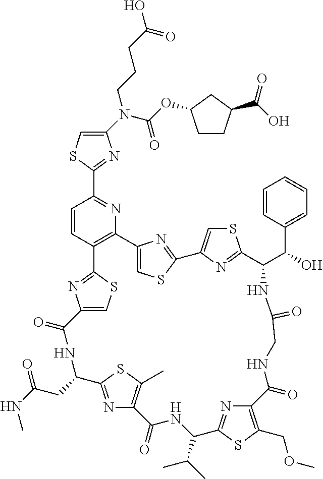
C1(N(C(=O)OC2CCC(C(O)=O)C2)CCCC(O)=O)=CSC(C2=NC3=C(C=C2)C2=NC(=CS2)C(=O)NC(CC(NC)=O)C2=NC(=C(C)S2)C(=O)NC(C(C)C)C2=NC(=C(COC)S2)C(=O)NCC(=O)NC(C(C2=CC=CC=C2)O)C2=NC(=CS2)C2=NC3=CS2)=N1
